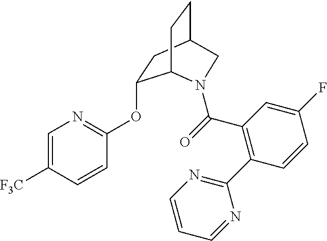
C1=C([F3C])C=CC(OC2CC3CCC2N(C(C2=C(C4=NC=CC=N4)C=CC(F)=C2)=O)C3)=N1
